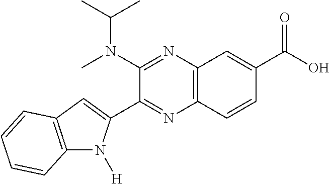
C1(N(C)C(C)C)=NC2=C(N=C1C1=CC3=C(N1[H])C=CC=C3)C=CC(C(O)=O)=C2
